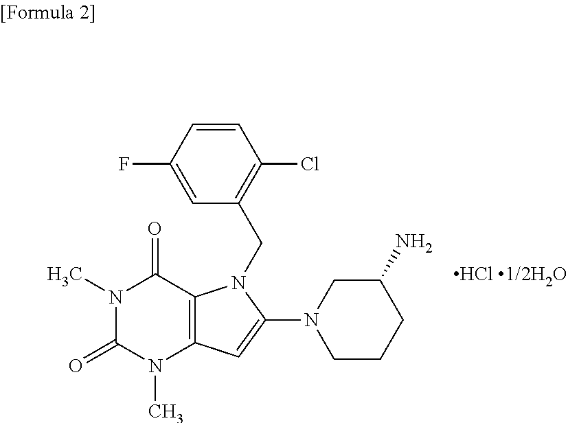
C1=CC(F)=CC(CN2C3=C(N(C)C(=O)N(C)C3=O)C=C2N2CCCC(N)C2)=C1Cl.[HCl 1/2H2O]
